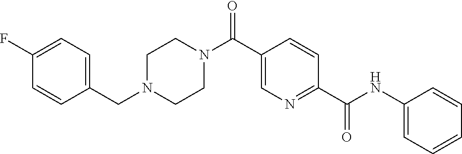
N(C(C1=NC=C(C(N2CCN(CC3=CC=C(F)C=C3)CC2)=O)C=C1)=O)C1=CC=CC=C1
